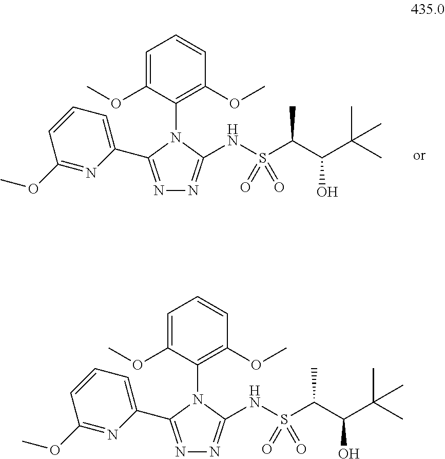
N1=C(C2=CC=CC(OC)=N2)N(C2=C(OC)C=CC=C2OC)C(NS(C(C(C(C)(C)C)O)C)(=O)=O)=N1.N1=C(C2=CC=CC(OC)=N2)N(C2=C(OC)C=CC=C2OC)C(NS(C(C(C(C)(C)C)O)C)(=O)=O)=N1
